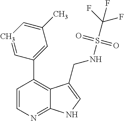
C1=CN=C2C(=C1C1=CC(C)=CC=C1)C(CNS(C(F)(F)F)(=O)=O)=CN2
